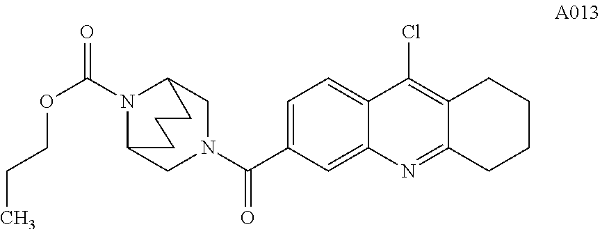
C1=C(C(N2CC3N(C(=O)OCCC)C(C2)CCC3)=O)C=C2C(=C1)C(Cl)=C1C(=N2)CCCC1
